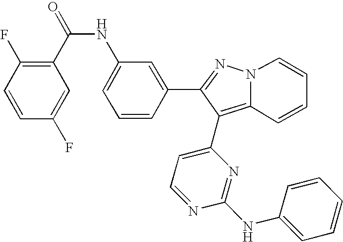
C1=CC(F)=C(C(NC2=CC=CC(C3=NN4C=CC=CC4=C3C3=CC=NC(NC4=CC=CC=C4)=N3)=C2)=O)C=C1F
